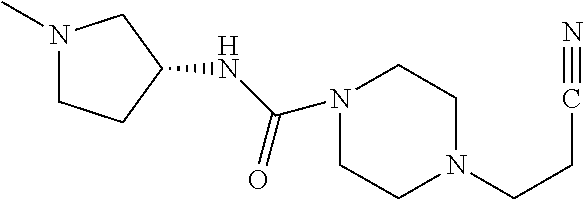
N1(C)CCC(NC(N2CCN(CCC#N)CC2)=O)C1
